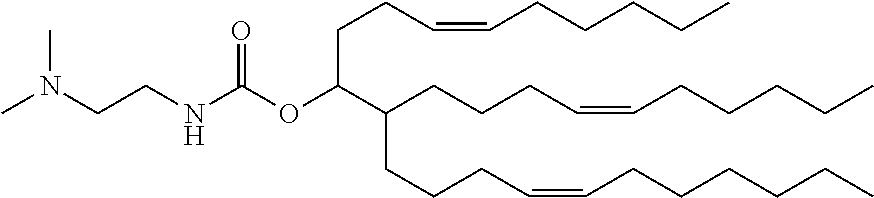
CN(CCNC(=O)OC(CCC=CCCCCC)C(CCCC=CCCCCC)CCCC=CCCCCCC)C
